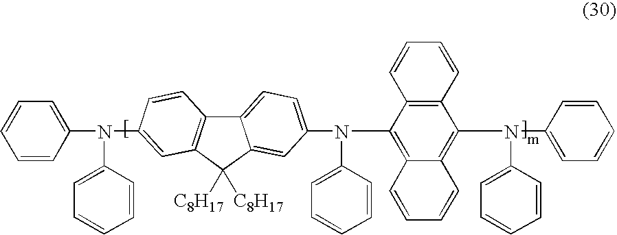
C1(N(C2=CC=CC=C2)C2=CC=C3C4=C(C([C8H17])([C8H17])C3=C2)C=C(N(C2=CC=CC=C2)C2=CC=CC=C2)C=C4)=C2C(=C(N(C3=CC=CC=C3)C3=CC=CC=C3)C3=C1C=CC=C3)C=CC=C2
